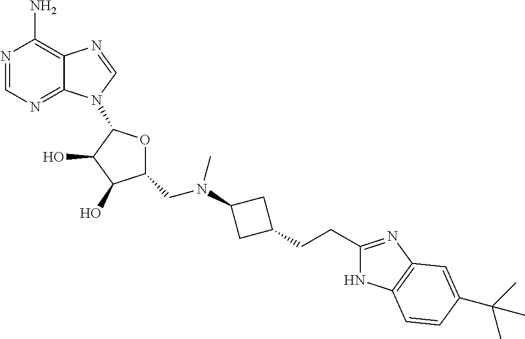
N1=CN=C2C(=C1N)N=CN2C1OC(CN(C)C2CC(CCC3=NC4=C(N3)C=CC(C(C)(C)C)=C4)C2)C(O)C1O
